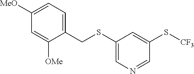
C1(SCC2=CC=C([MeO])C=C2[OMe])=CN=CC(S[CF3])=C1
